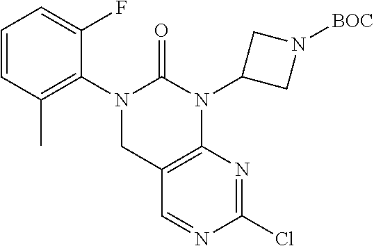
C12=C(N(C3CN([BOC])C3)C(=O)N(C3=C(C)C=CC=C3F)C1)N=C(Cl)N=C2
